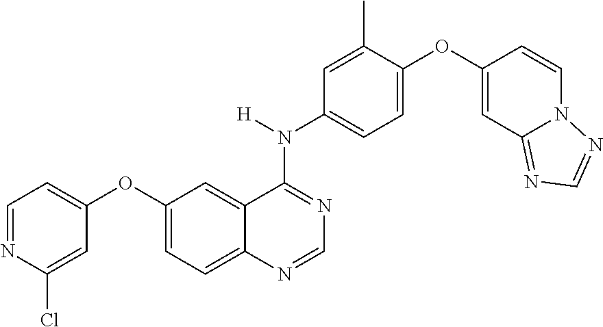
C12=CC=C(OC3=CC=NC(Cl)=C3)C=C1C(N(C1=CC=C(OC3=CC4=NC=NN4C=C3)C(C)=C1)[H])=NC=N2
